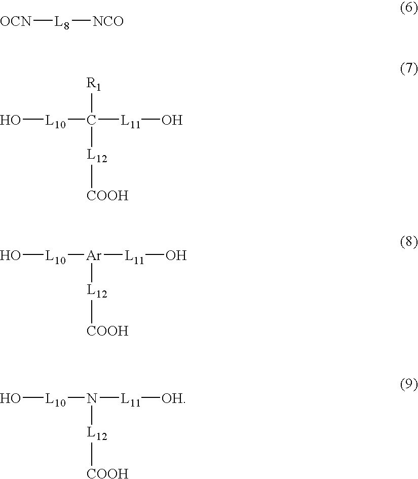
[OCN][L8][NCO].O[L10]C([R1])([L12][COOH])[L11]O.O[L10][Ar]([L12][COOH])[L11]O.O[L10]N([L12][COOH])[L11][OH]
